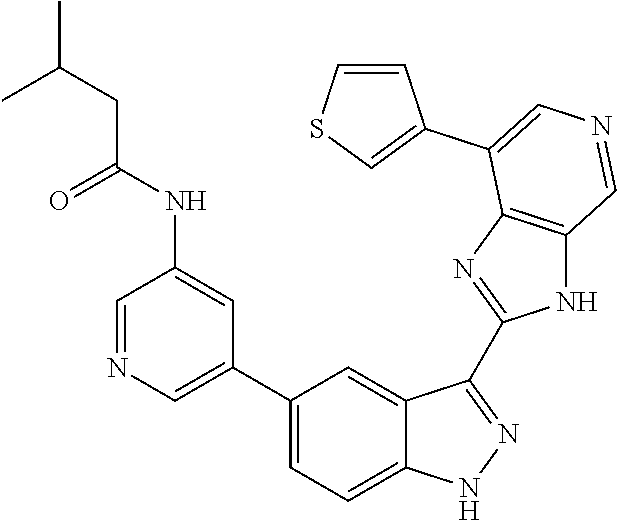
C1(C2=CN=CC(NC(CC(C)C)=O)=C2)=CC=C2C(=C1)C(C1=NC3=C(N1)C=NC=C3C1=CSC=C1)=NN2
